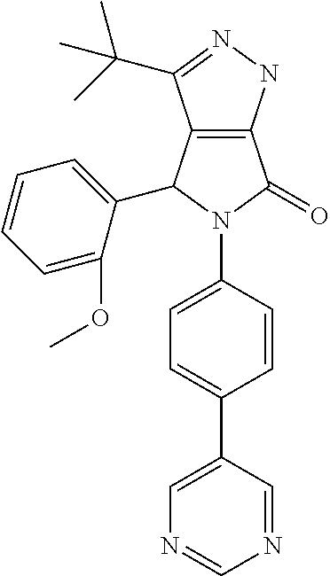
C12=C(NN=C1C(C)(C)C)C(=O)N(C1=CC=C(C3=CN=CN=C3)C=C1)C2C1=CC=CC=C1OC
